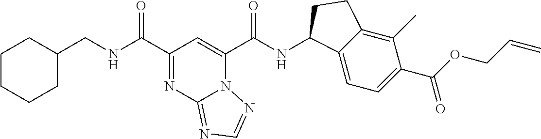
N12C(C(NC3C4=CC=C(C(OCC=C)=O)C(C)=C4CC3)=O)=CC(C(NCC3CCCCC3)=O)=NC1=NC=N2
